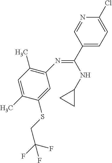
C1(N=C(C2=CC=C(Cl)N=C2)NC2CC2)=C(C)C=C(C)C(SCC(F)(F)F)=C1
